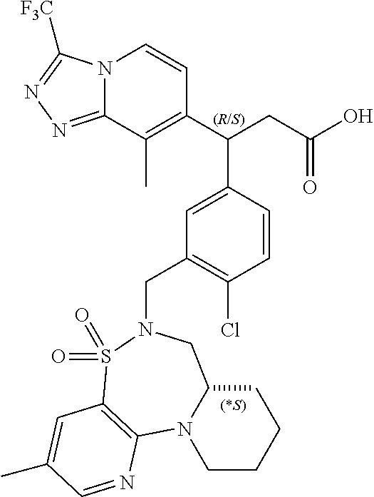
N12C(=NN=C1[F3C])C(C)=C(C(CC(O)=O)C1=CC(CN3CC4CCCCN4C4=C(S3(=O)=O)C=C(C)C=N4)=C(Cl)C=C1)C=C2
